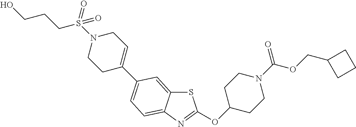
S1C2=CC(C3=CCN(S(CCCO)(=O)=O)CC3)=CC=C2N=C1OC1CCN(C(OCC2CCC2)=O)CC1
